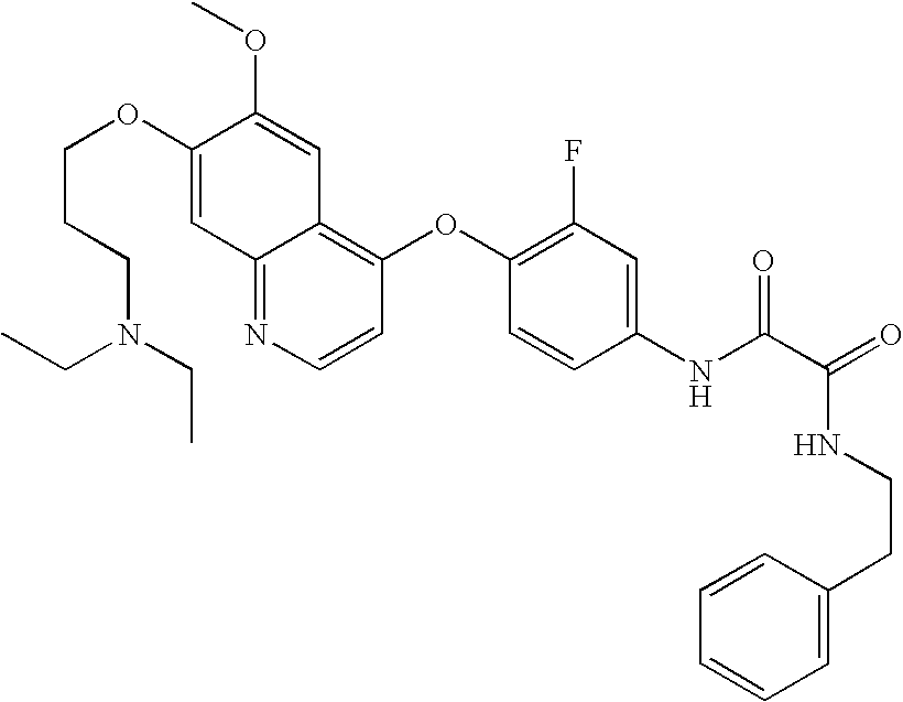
C(OC1=CC2=NC=CC(OC3=C(F)C=C(NC(C(=O)NCCC4=CC=CC=C4)=O)C=C3)=C2C=C1OC)CCN(CC)CC
